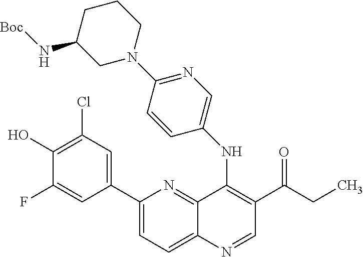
C1(C2=CC(Cl)=C(O)C(F)=C2)=CC=C2C(=N1)C(NC1=CN=C(N3CCCC(N[Boc])C3)C=C1)=C(C(CC)=O)C=N2
